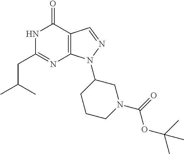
N1C(CC(C)C)=NC2=C(C1=O)C=NN2C1CCCN(C(OC(C)(C)C)=O)C1
